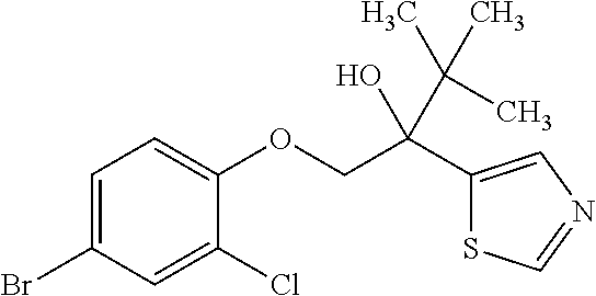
C1=C(Br)C=C(Cl)C(OCC(C2=CN=CS2)(O)C(C)(C)C)=C1
